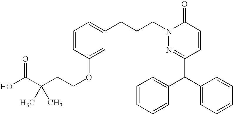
C1=CC(OCCC(C(O)=O)(C)C)=CC(CCCN2N=C(C(C3=CC=CC=C3)C3=CC=CC=C3)C=CC2=O)=C1
